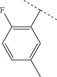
C1(C(C)C)=C(F)C=CC(C)=C1
